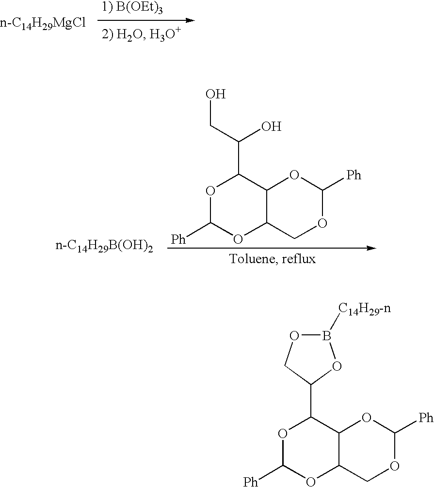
O1C([Ph])OC2C(C1C(CO)O)OC([Ph])OC2.O1C([Ph])OC2C(C1C1OB([C14H29-n])OC1)OC([Ph])OC2
